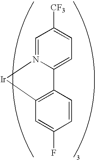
C1=N2C(=CC=C1[CF3])C1=C(C=C(F)C=C1)[Ir]2
